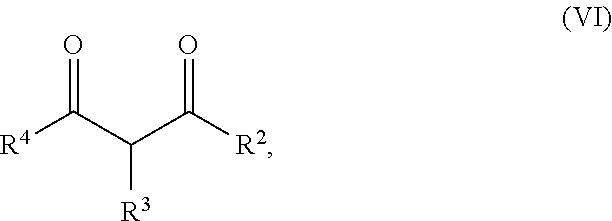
[R4]C(C(C([R2])=O)[R3])=O
